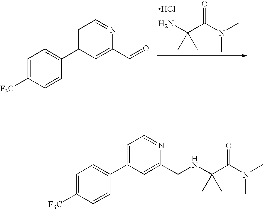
NC(C(N(C)C)=O)(C)C.Cl.C1=C([F3C])C=CC(C2=CC=NC(C=O)=C2)=C1.C1=C([F3C])C=CC(C2=CC=NC(CNC(C(N(C)C)=O)(C)C)=C2)=C1
